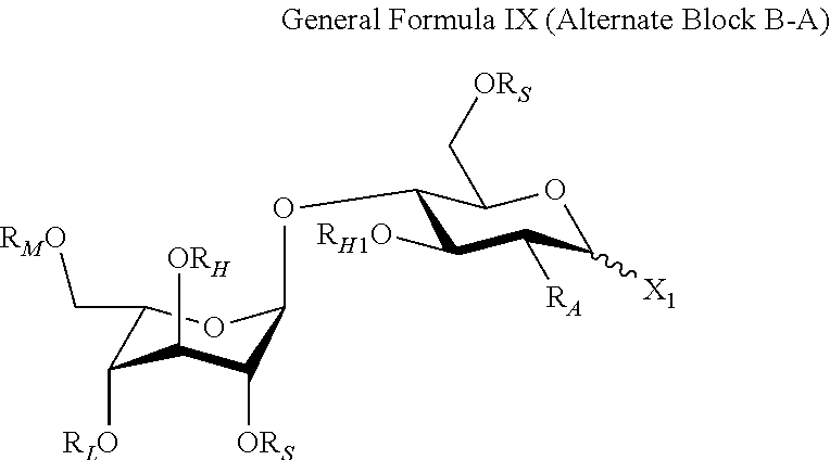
C1(C[RMO])C([RLO])C([ORH])C([ORS])C(OC2C([RH1O])C([RA])C([X1])OC2C[ORS])O1
